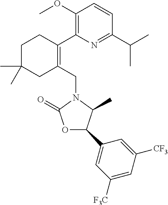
C1(OC)=C(C2=C(CN3C(=O)OC(C4=CC([F3C])=CC([CF3])=C4)C3C)CC(C)(C)CC2)N=C(C(C)C)C=C1
